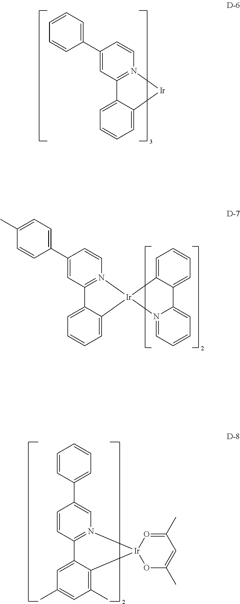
C1=C2C(=C(C)C=C1C)[Ir]1(N3=C2C=CC(C2=CC=CC=C2)=C3)OC(C)=CC(C)=O1.C1=C2C(=CC=C1)[Ir]N1=C2C=C(C2=CC=CC=C2)C=C1.C1=C2C(=CC=C1)[Ir]1(N3=CC=CC=C23)C2=CC=CC=C2C2=N1C=CC(C1=CC=C(C)C=C1)=C2
